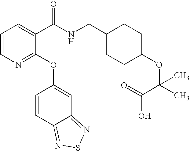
C1=CN=C(OC2=CC3=NSN=C3C=C2)C(C(NCC2CCC(OC(C(O)=O)(C)C)CC2)=O)=C1
